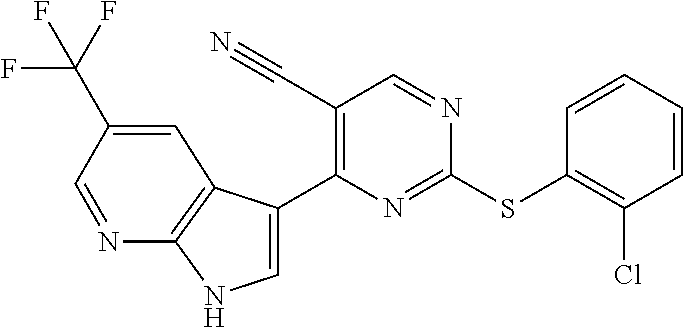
C1=C(C2=C(C#N)C=NC(SC3=C(Cl)C=CC=C3)=N2)C2=C(N1)N=CC(C(F)(F)F)=C2
